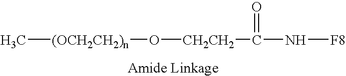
C[(OCH2CH2)n]O[CH2CH2]C(N[F8])=O
